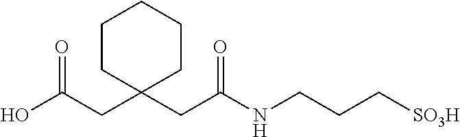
OC(CC1(CC(NCCC[SO3H])=O)CCCCC1)=O
